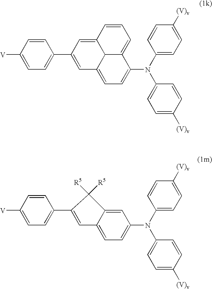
C1=C(C2=CC3=CC=C(N(C4=CC=C([(V)v])C=C4)C4=CC=C([(V)v])C=C4)C4=CC=CC(=C2)C34)C=CC([V])=C1.C1=C(C2=CC3=CC=C(N(C4=CC=C([(V)v])C=C4)C4=CC=C([(V)v])C=C4)C=C3C2([R5])[R5])C=CC([V])=C1
